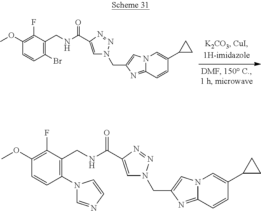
C1=C(C(NCC2=C(Br)C=CC(OC)=C2F)=O)N=NN1CC1=CN2C(=N1)C=CC(C1CC1)=C2.C1=C(C(NCC2=C(N3C=NC=C3)C=CC(OC)=C2F)=O)N=NN1CC1=CN2C(=N1)C=CC(C1CC1)=C2
